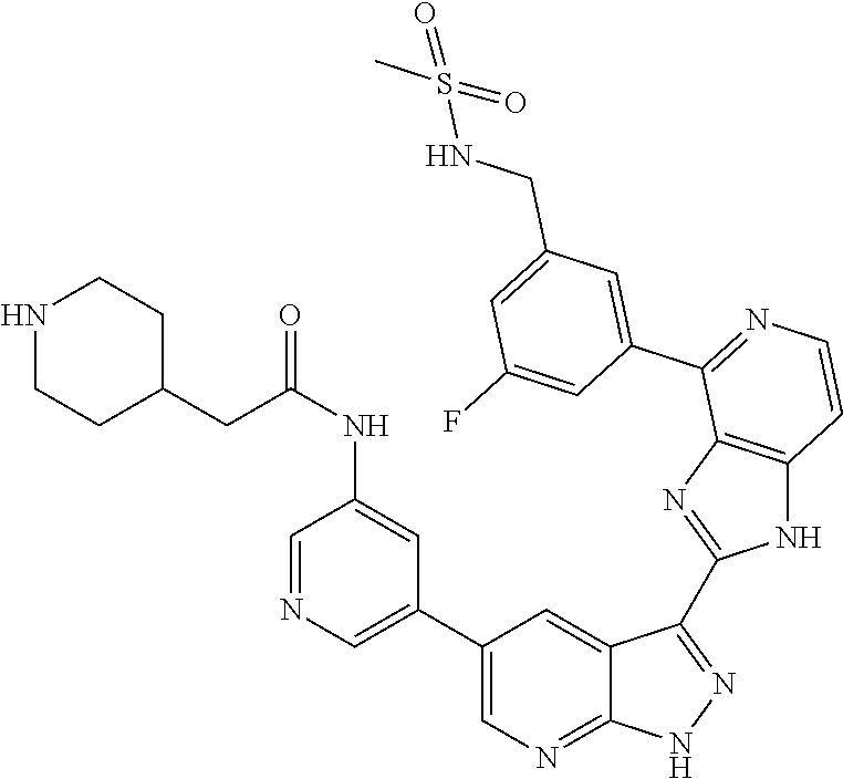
C1=NC=C(C2=CN=C3C(=C2)C(C2=NC4=C(N2)C=CN=C4C2=CC(CNS(C)(=O)=O)=CC(F)=C2)=N[N H]3)C=C1NC(=O)CC1CCNCC1
